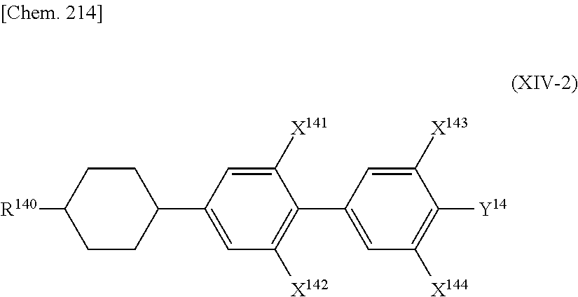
[R140]C1CCC(C2=CC([X142])=C(C3=CC([X144])=C([Y14])C([X143])=C3)C([X141])=C2)CC1
